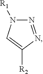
N1=NC([R2])=CN1[R1]
